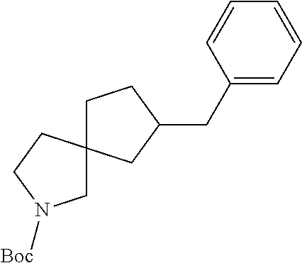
C1C2(CC(CC3=CC=CC=C3)C1)CCN([Boc])C2
